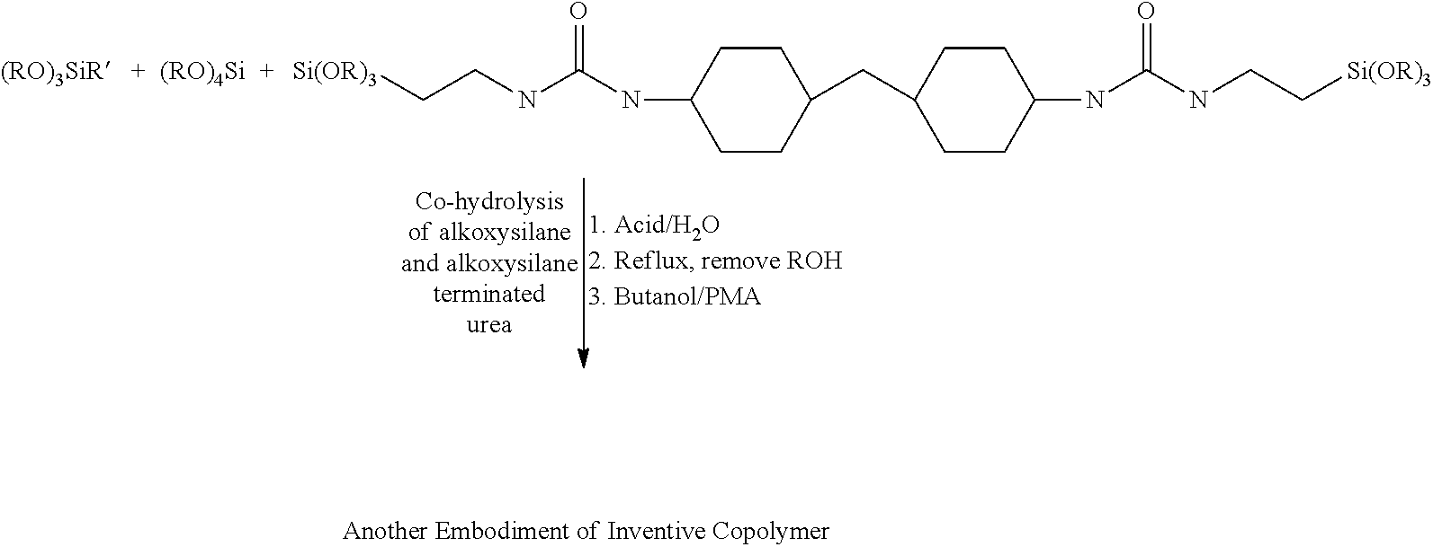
[(RO)4Si].[Si(OR)3]CCNC(=O)NC1CCC(CC2CCC(NC(NCC[Si(OR)3])=O)CC2)CC1
